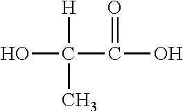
C(C(O)=O)([H])(C)O
